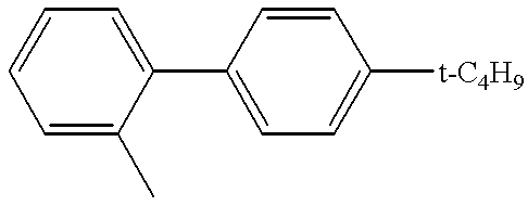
C1(C2=CC=CC=C2C)=CC=C([t-C4H9])C=C1
